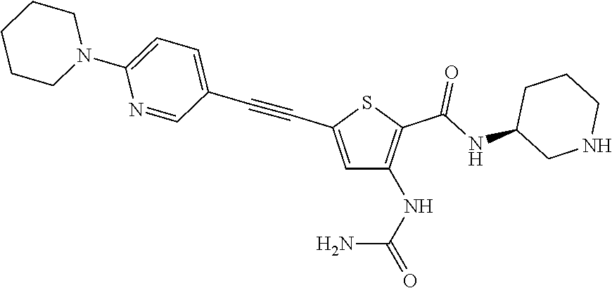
C1=C(C#CC2=CC=C(N3CCCCC3)N=C2)SC(C(NC2CNCCC2)=O)=C1NC(N)=O
